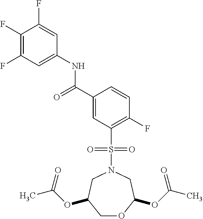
C1(F)=C(F)C=C(NC(C2=CC(S(N3CC(OC(C)=O)COC(OC(C)=O)C3)(=O)=O)=C(F)C=C2)=O)C=C1F
